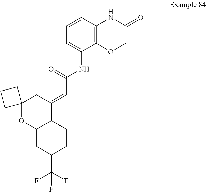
C12=C(C=CC=C1NC(C=C1C3C(OC4(C1)CCC4)CC(C(F)(F)F)CC3)=O)NC(=O)CO2
